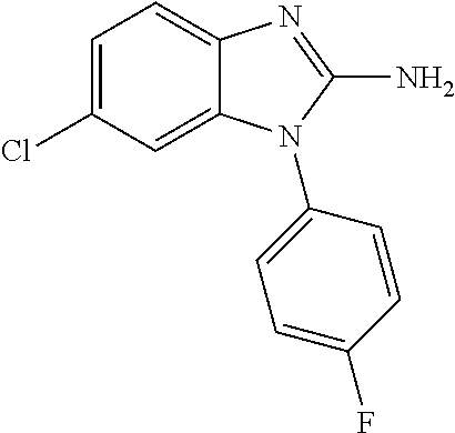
C12=CC(Cl)=CC=C1N=C(N)N2C1=CC=C(F)C=C1
